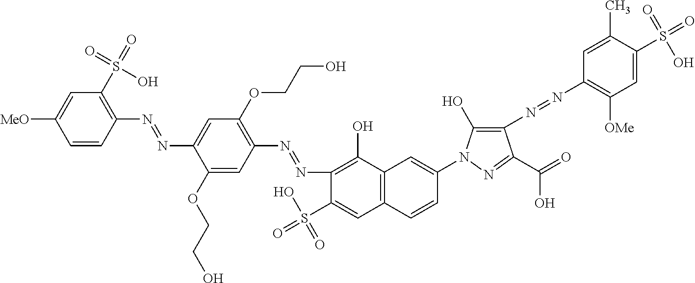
C1=CC(N=NC2=CC(OCCO)=C(N=NC3=C(O)C4=C(C=C3S(=O)(O)=O)C=CC(N3C(O)=C(N=NC5=C([OMe])C=C(S(=O)(=O)O)C(C)=C5)C(C(=O)O)=N3)=C4)C=C2OCCO)=C(S(=O)(=O)O)C=C1[MeO]
